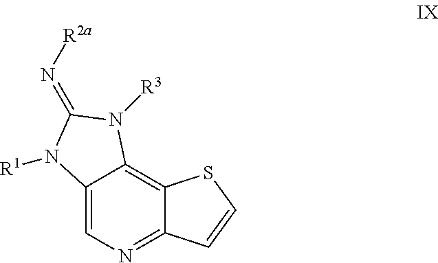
C12=C3C(=NC=C1N([R1])C(=N[R2a])N2[R3])C=CS3
